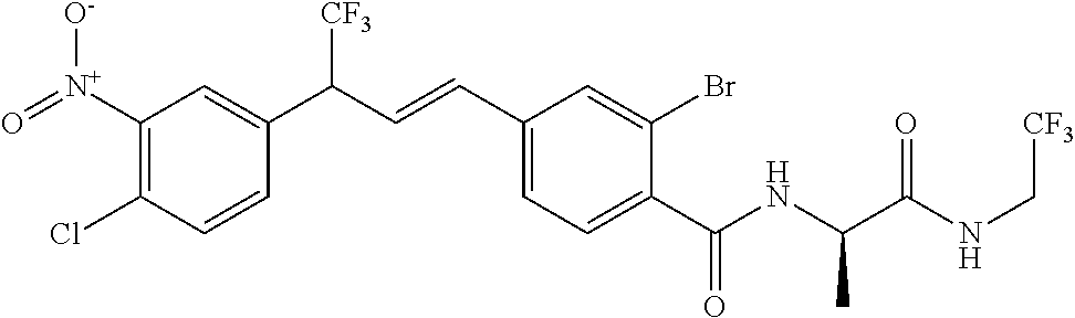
C1([N+](=O)[O-])=C(Cl)C=CC(C(C=CC2=CC=C(C(NC(C(NC[CF3])=O)C)=O)C(Br)=C2)[CF3])=C1
